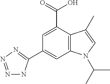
C1=C(C(=O)O)C2=C(C=C1C1=NN=NN1)N(C(C)C)C=C2C
